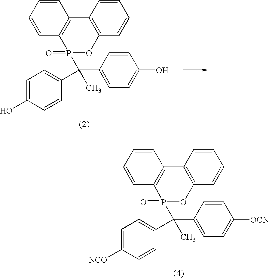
C12=C(C3=C(C=CC=C3)OP1(=O)C(C1=CC=C(O)C=C1)(C1=CC=C(O)C=C1)C)C=CC=C2.C12=C(C3=C(C=CC=C3)OP1(=O)C(C1=CC=C([OCN])C=C1)(C1=CC=C([NCO])C=C1)C)C=CC=C2
